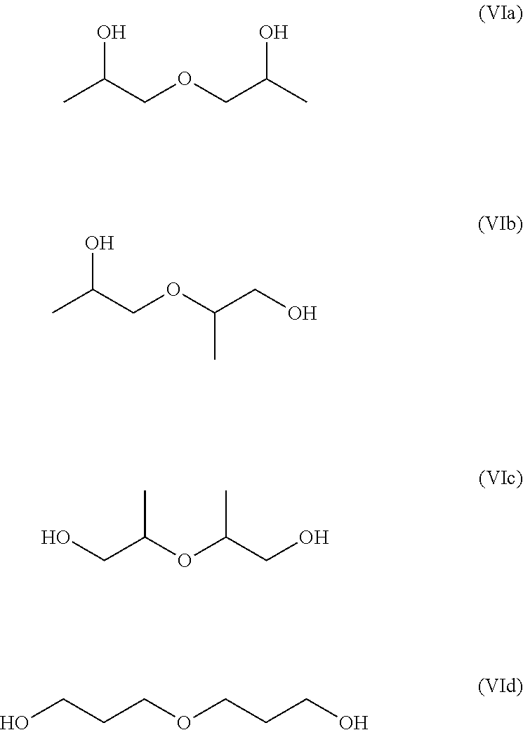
CC(COCC(C)O)O.CC(COC(CO)C)O.C(C(OC(CO)C)C)O.OCCCOCCCO
